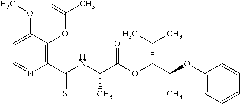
C1=C(OC)C(OC(=O)C)=C(C(NC(C(OC(C(OC2=CC=CC=C2)C)C(C)C)=O)C)=S)N=C1
